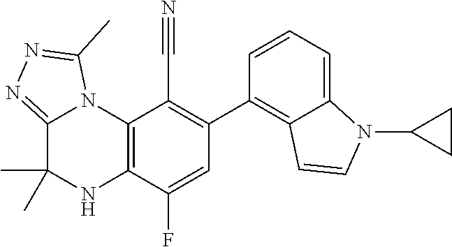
C12=C(C(F)=CC(C3=C4C(=CC=C3)N(C3CC3)C=C4)=C1C#N)NC(C)(C)C1=NN=C(C)N21
